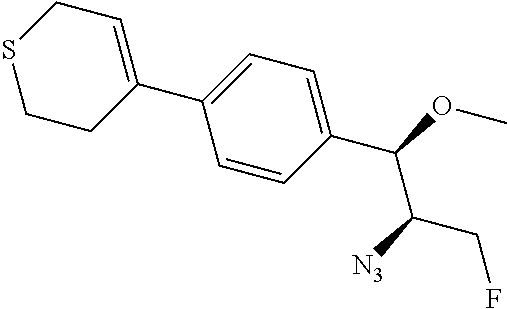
C1(C2=CC=C(C(OC)C([N3])CF)C=C2)=CCSCC1
